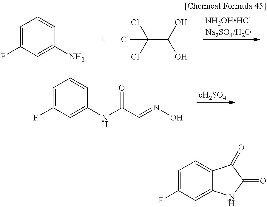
C1=C(F)C=C(NC(C=NO)=O)C=C1.[NH2OHHClNa2SO4/H2O].C1=C(F)C=C(N)C=C1.C(C(O)O)(Cl)(Cl)Cl.C1=C(F)C=C2C(=C1)C(=O)C(=O)N2
